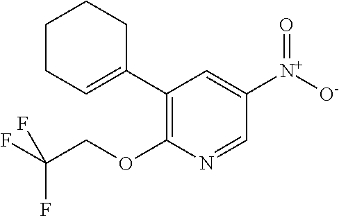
C1(C2=CCCCC2)=C(OCC(F)(F)F)N=CC([N+]([O-])=O)=C1
